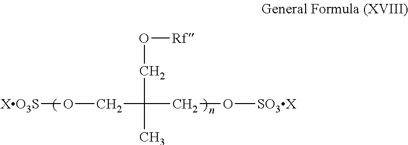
[XO3S]OCC(CO[SO3X])(CO[Rf])C
